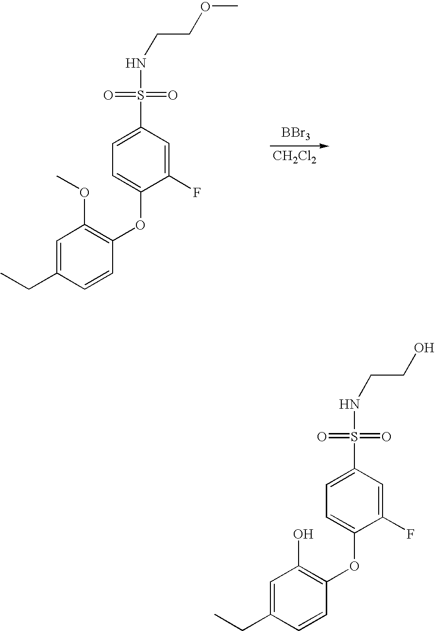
[BBr3].[CH2Cl2].C1(F)=CC(S(=O)(=O)NCCOC)=CC=C1OC1=C(OC)C=C(CC)C=C1.C1(F)=CC(S(=O)(=O)NCCO)=CC=C1OC1=C(O)C=C(CC)C=C1
